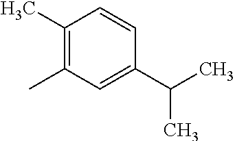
C1(C)=C(C)C=C(C(C)C)C=C1
